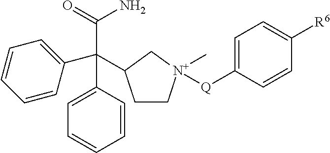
C1=CC(C(C2=CC=CC=C2)(C(=O)N)C2CC[N+](C)([Q]C3=CC=C([R6])C=C3)C2)=CC=C1
